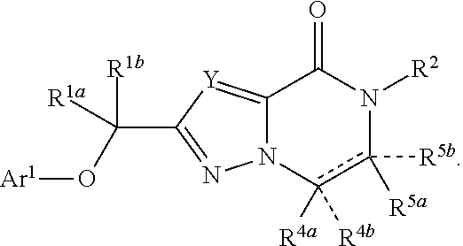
N12C(=[Y]C(C([R1a])(O[Ar1])[R1b])=N1)C(=O)N([R2])c([R5a])([R5b])c2([R4a])[R4b]
